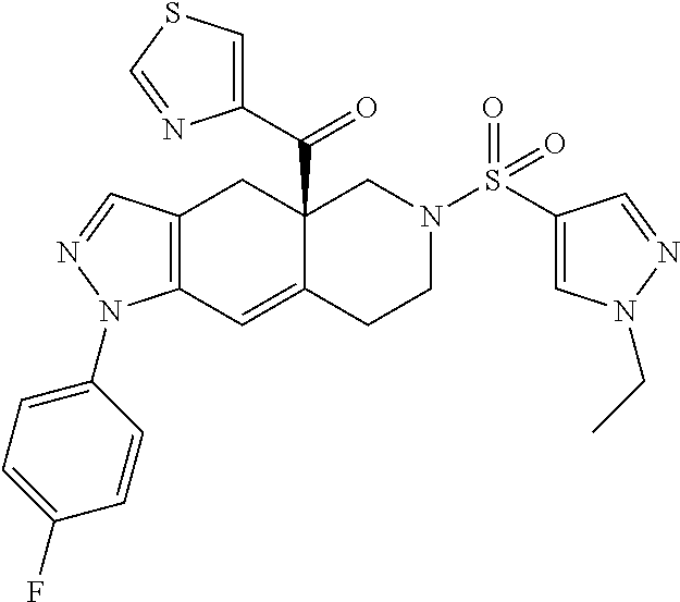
C12(C(C3=CSC=N3)=O)C(=CC3=C(C1)C=NN3C1=CC=C(F)C=C1)CCN(S(C1=CN(CC)N=C1)(=O)=O)C2
